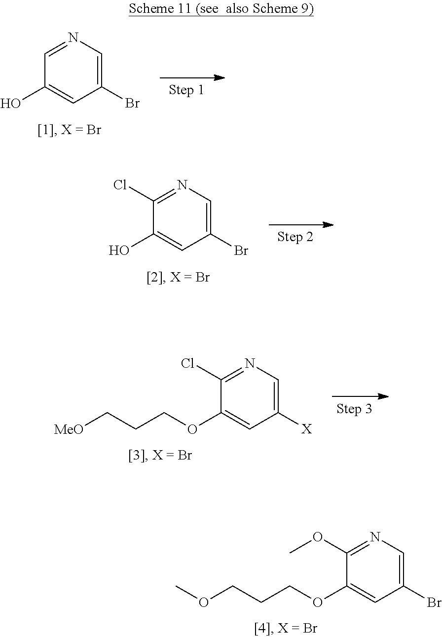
C1(OC)=NC=C(Br)C=C1OCCCOC.C1=NC=C(Br)C=C1O.C1(Cl)=NC=C(Br)C=C1O.C1(Cl)=NC=C([X])C=C1OCCC[MeO]
